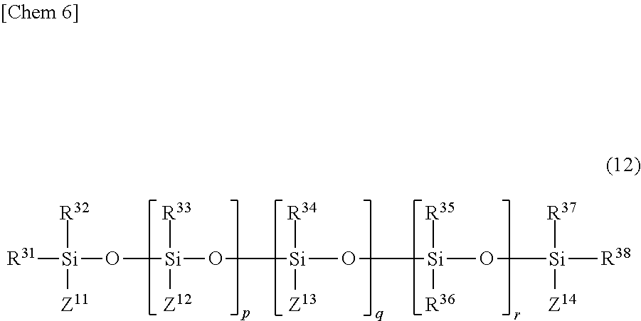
[R31][Si]([R32])([Z11])O[Si]([R33])([Z12])O[Si](O[Si]([R35])([R36])O[Si]([R37])([Z14])[R38])([R34])[Z13]
